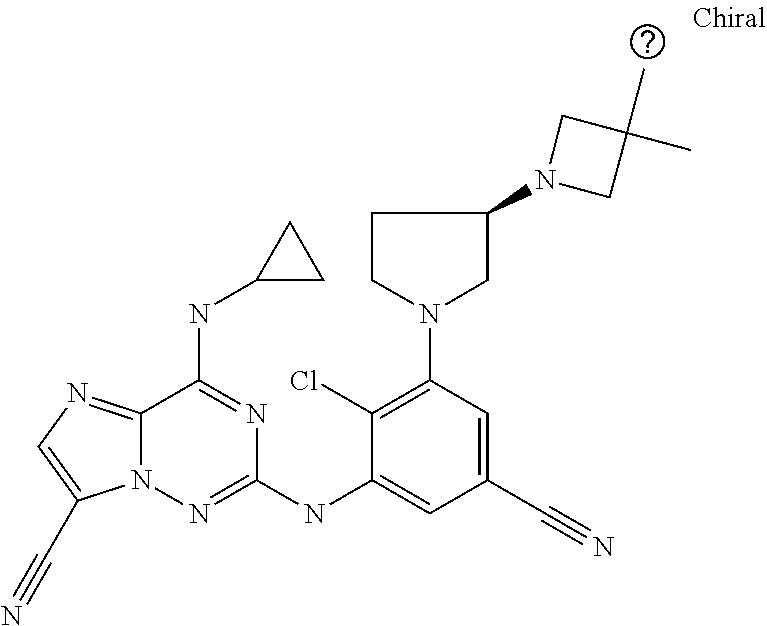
C1(Cl)=C(N2CC(N3CC(C)(C)C3)CC2)C=C(C#N)C=C1NC1=NN2C(=NC=C2C#N)C(NC2CC2)=N1
